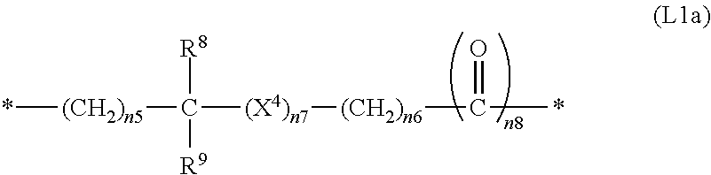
*[(CH2)n5]C([(X4)n7][(CH2)n6]C(*)=O)([R8])[R9]
